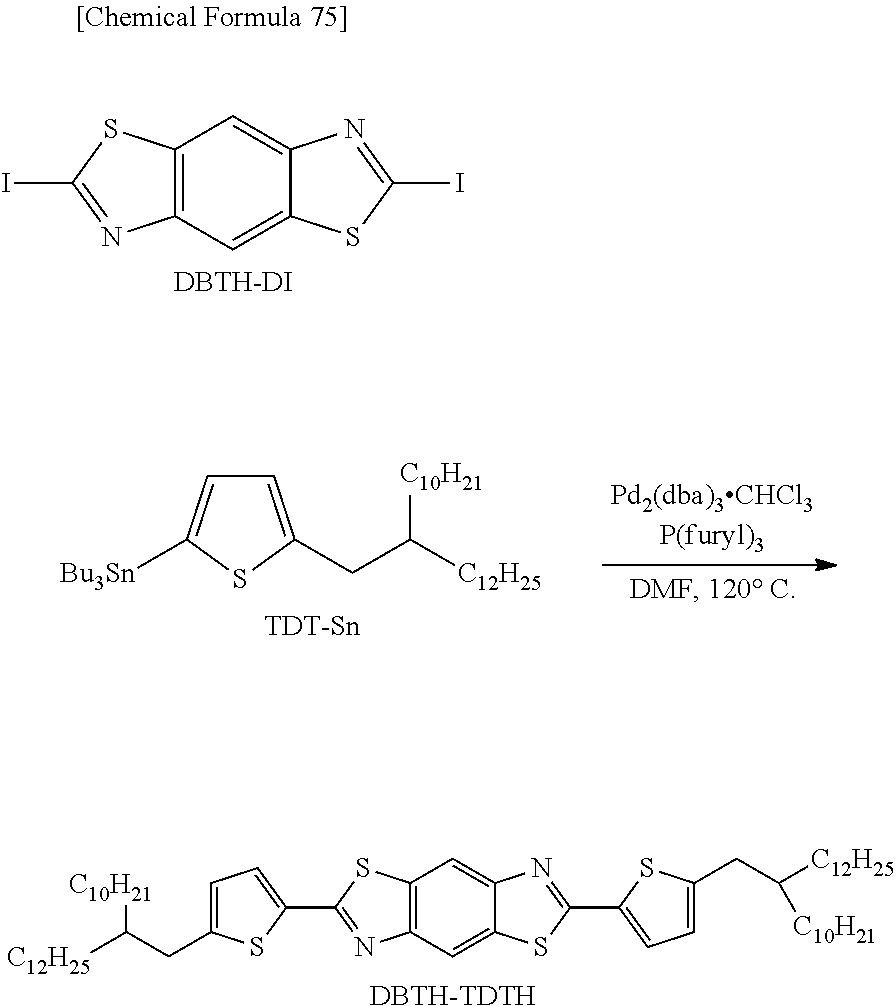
C12=C(C=C3C(=C1)N=C(I)S3)N=C(I)S2.[DBTH-DI].C1=C(CC([C12H25])[C10H21])SC([Bu3Sn])=C1.[TDT-Sn].C12=C(C=C3C(=C1)N=C(C1=CC=C(CC([C12H25])[C10H21])S1)S3)N=C(C1=CC=C(CC([C10H21])[C12H25])S1)S2.[DBTH-TDTH]
